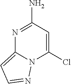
ClC1=CC(N)=NC2=CC=NN12
